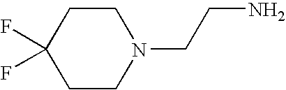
C1CC(F)(F)CCN1CCN
